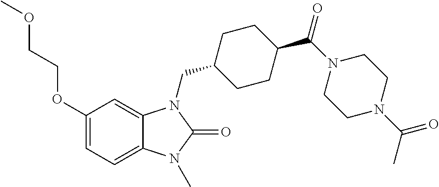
C1(OCCOC)=CC=C2C(=C1)N(CC1CCC(C(N3CCN(C(C)=O)CC3)=O)CC1)C(=O)N2C
